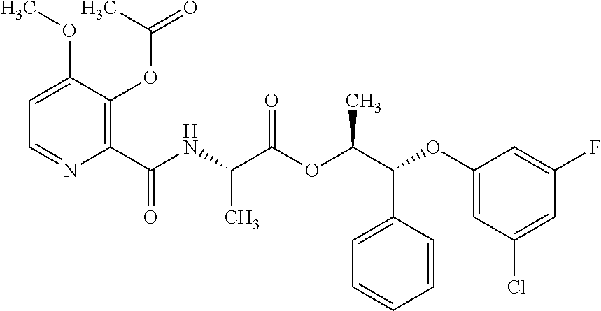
C1=C(OC)C(OC(=O)C)=C(C(NC(C(OC(C(OC2=CC(Cl)=CC(F)=C2)C2=CC=CC=C2)C)=O)C)=O)N=C1
